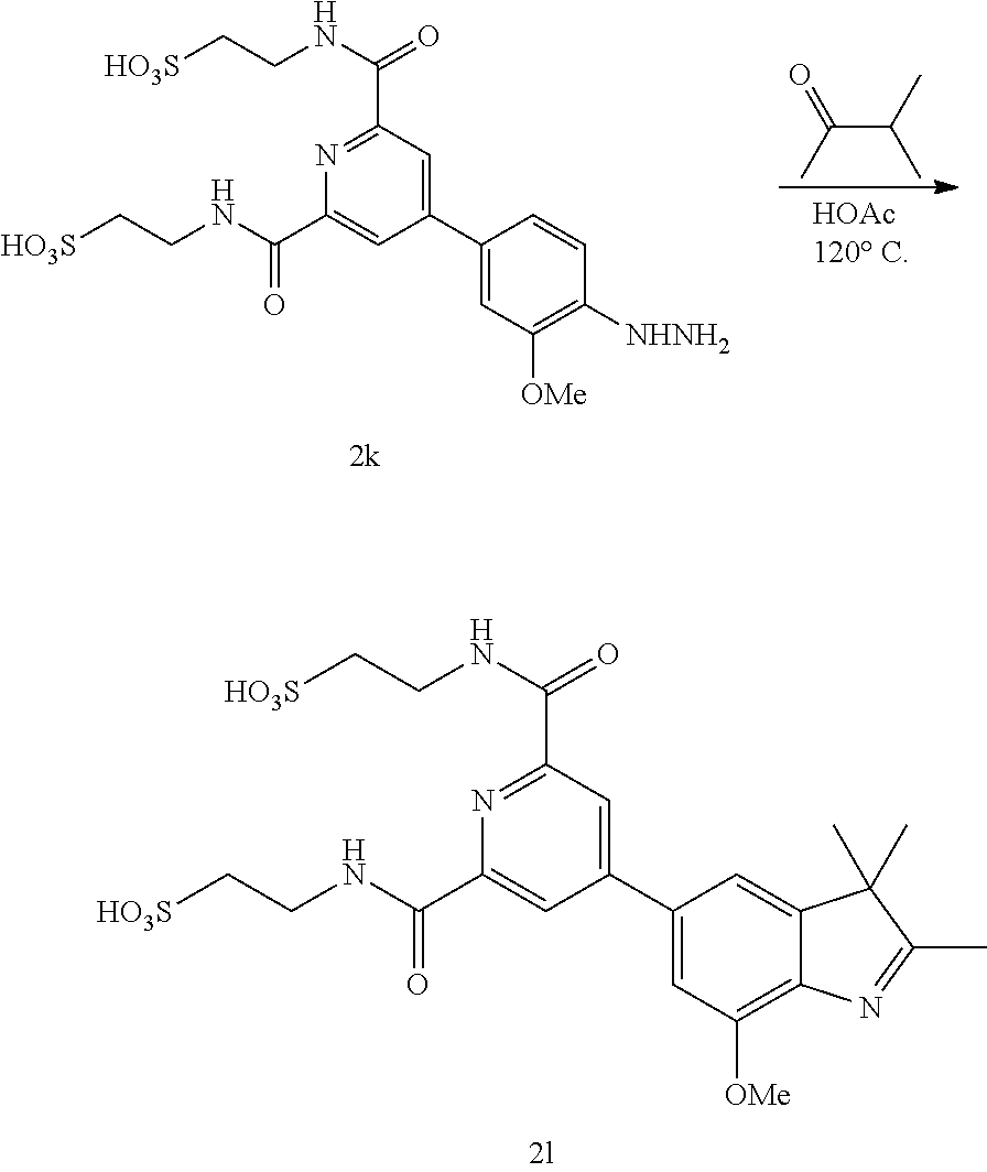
N1=C(C(NCC[HO3S])=O)C=C(C2=CC([OMe])=C3C(=C2)C(C)(C)C(C)=N3)C=C1C(NCC[HO3S])=O.N1=C(C(NCC[HO3S])=O)C=C(C2=CC([OMe])=C([NHNH2])C=C2)C=C1C(NCC[HO3S])=O.C(C(C)C)(C)=O
